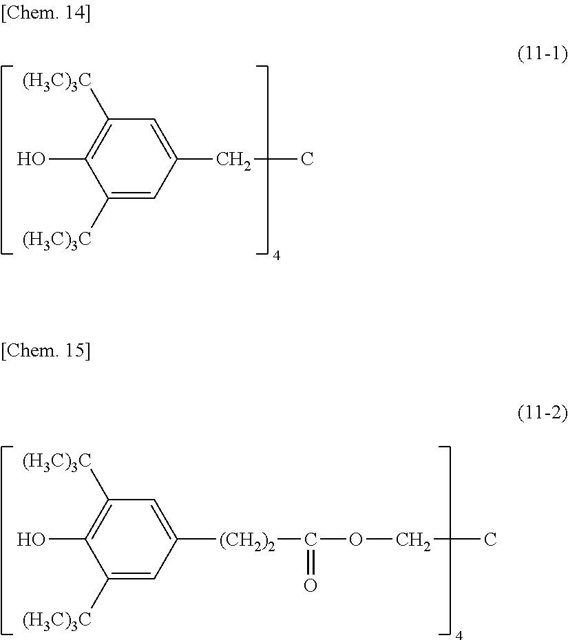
C1([(H3C)3C])=CC(CC)=CC([(H3C)3C])=C1O.C1([(H3C)3C])=CC([(CH2)2]C(=O)OCC)=CC([(H3C)3C])=C1O
